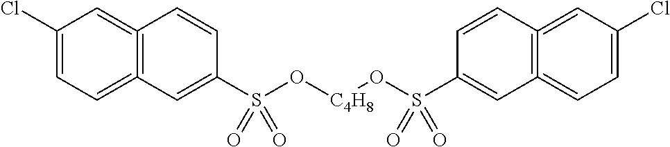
C12=C(=CC=C(Cl)C=1)C=C(S(O[C4H8]OS(C1=CC3=C(=CC(Cl)=CC=3)C=C1)(=O)=O)(=O)=O)C=C2
